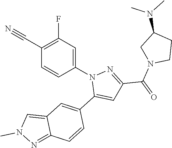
C1(C#N)=C(F)C=C(N2C(C3=CC4=CN(C)N=C4C=C3)=CC(C(N3CCC(N(C)C)C3)=O)=N2)C=C1
